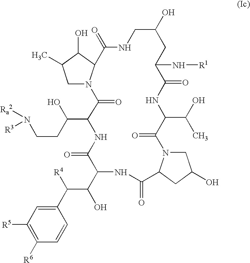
C1N2C(C(O)C1C)C(=O)NCC(O)CC(N[R1])C(=O)NC(C(O)C)C(=O)N1CC(O)CC1C(=O)NC(C(C([R4])C1=CC([R5])=C([R6])C=C1)O)C(=O)NC(C(O)CCN([Ra2])[R3])C2=O
